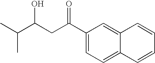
CC(C(CC(=O)C1=CC=C2C(=C1)C=CC=C2)O)C
